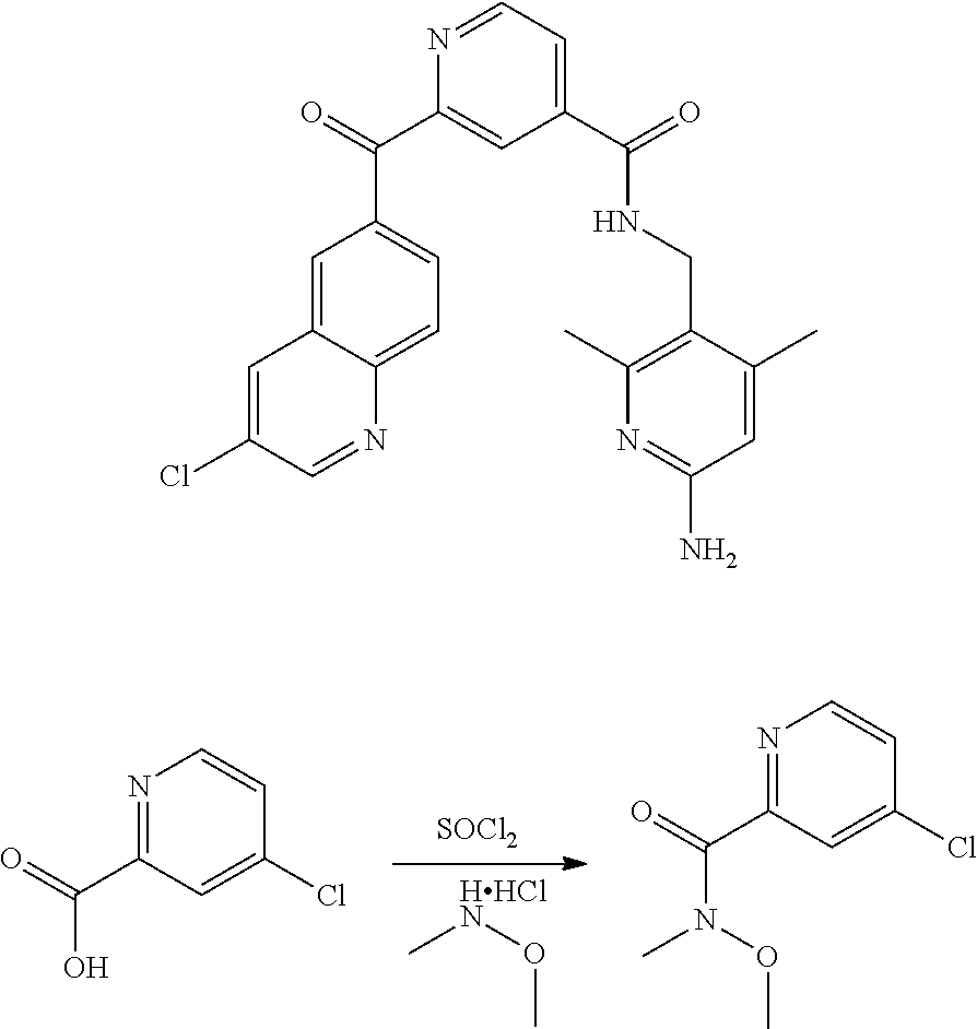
[SOCl2].C[HHClN]OC.N1=C(C(O)=O)C=C(Cl)C=C1.N1=C(C(N(OC)C)=O)C=C(Cl)C=C1.C1=C2C(=CC=C1C(C1=CC(C(=O)NCC3=C(C)N=C(N)C=C3C)=CC=N1)=O)N=CC(Cl)=C2
